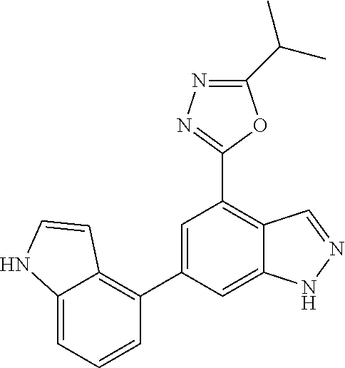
C1=C(C2=C3C(=CC=C2)NC=C3)C=C2C(=C1C1=NN=C(C(C)C)O1)C=NN2
